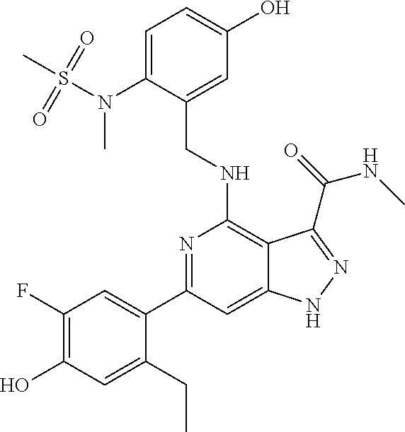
C(NC1=C2C(=CC(C3=CC(F)=C(O)C=C3CC)=N1)NN=C2C(=O)NC)C1=CC(O)=CC=C1N(C)S(C)(=O)=O
